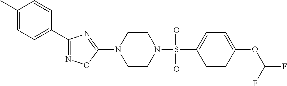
N1=C(C2=CC=C(C)C=C2)N=C(N2CCN(S(=O)(C3=CC=C(OC(F)F)C=C3)=O)CC2)O1
